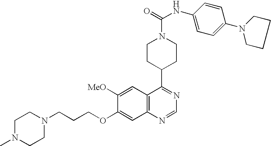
C12=C(C=C([MeO])C(OCCCN3CCN(C)CC3)=C1)C(C1CCN(C(=O)NC3=CC=C(N4CCCC4)C=C3)CC1)=NC=N2
